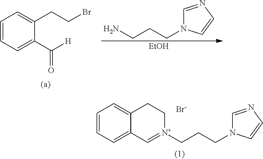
C1=CC=C2C(=C1)CC[N+](CCCN1C=NC=C1)=C2.[Br-].C1=CC=C(C([H])=O)C(CCBr)=C1.NCCCN1C=NC=C1.[EtOH]
